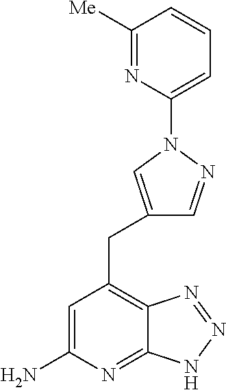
C1=C(N)N=C2C(=C1CC1=CN(C3=CC=CC([Me])=N3)N=C1)N=NN2
